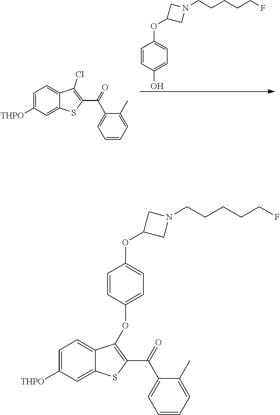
C1(OC2=CC=C(O)C=C2)CN(CCCCCF)C1.C1=C([THPO])C=C2C(=C1)C(Cl)=C(C(=O)C1=CC=CC=C1C)S2.C1(OC2=CC=C(OC3=C(C(=O)C4=CC=CC=C4C)SC4=CC([THPO])=CC=C43)C=C2)CN(CCCCCF)C1
